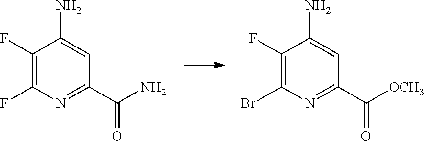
C1(F)=C(F)N=C(C(N)=O)C=C1N.C1(F)=C(Br)N=C(C([OCH3])=O)C=C1N
